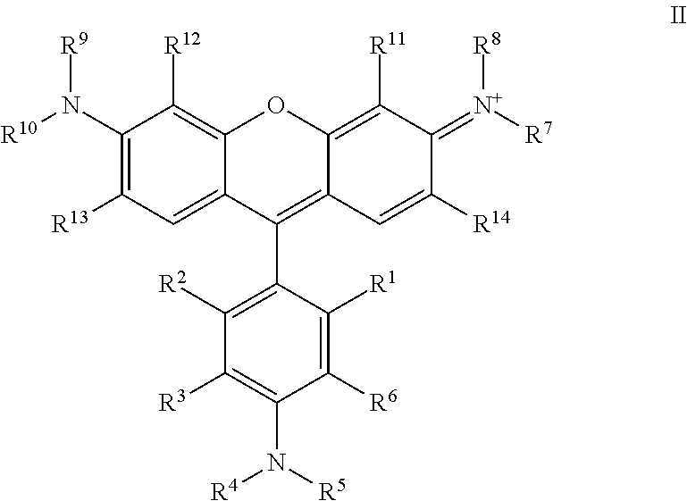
C1(N([R9])[R10])=C([R13])C=C2C(=C1[R12])OC1=C([R11])C(=[N+]([R8])[R7])C([R14])=CC1=C2C1=C([R2])C([R3])=C(N([R4])[R5])C([R6])=C1[R1]
